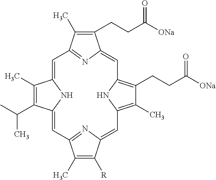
C1(C)=C(C(C)C)C2=CC3=NC(=CC4=C(C)C(CCC([ONa])=O)=C(N4)C=C4N=C(C=C1N2)C(C)=C4CCC([ONa])=O)C([R])=C3C
